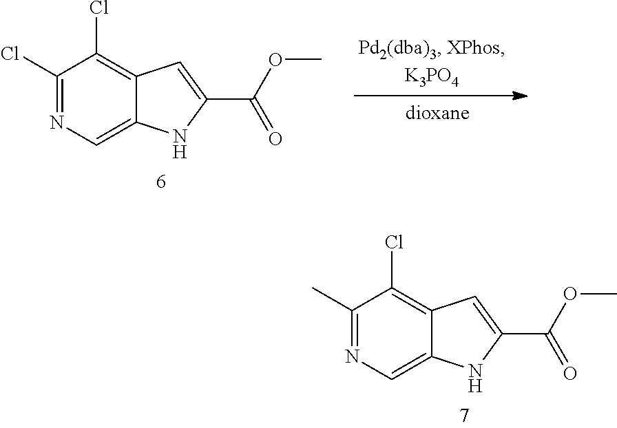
C1(Cl)=NC=C2C(=C1Cl)C=C(C(OC)=O)N2.C1(C)=NC=C2C(=C1Cl)C=C(C(OC)=O)N2
